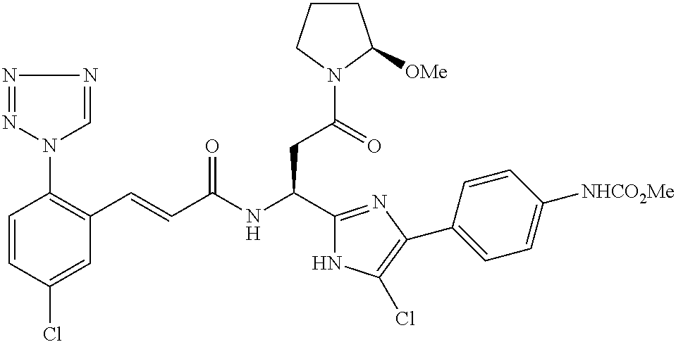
C1=CC(Cl)=CC(C=CC(NC(C2=NC(C3=CC=C([NHCO2Me])C=C3)=C(Cl)N2)CC(N2C([OMe])CCC2)=O)=O)=C1N1N=NN=C1
